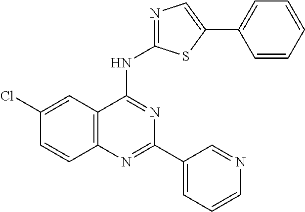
C12=C(C=C(Cl)C=C1)C(NC1=NC=C(C3=CC=CC=C3)S1)=NC(C1=CC=CN=C1)=N2
